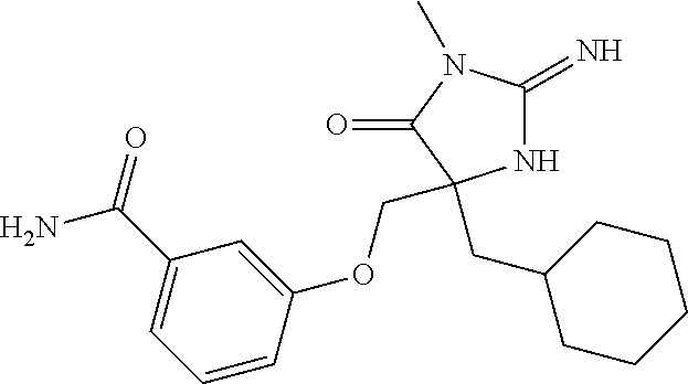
N1C(=N)N(C)C(=O)C1(CC1CCCCC1)COC1=CC(C(=O)N)=CC=C1
